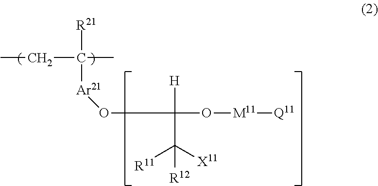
O(C([H])(C([X11])([R11])[R12])O[M11][Q11])[Ar21]C([R21])(C)CC
